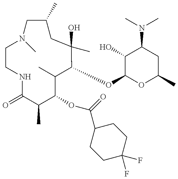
C1CNC(=O)C(C)C(OC(=O)C2CCC(F)(F)CC2)C(C)C(OC2OC(C)CC(N(C)C)C2O)C(O)(C)CC(C)CN1C
